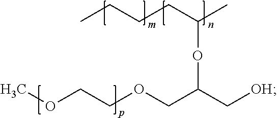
CCCCC(C)OC(COCCOC)C[OH]
